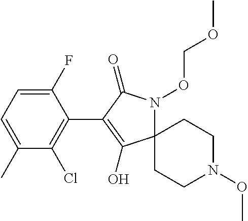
C1(F)=CC=C(C)C(Cl)=C1C1=C(O)C2(N(OCOC)C1=O)CCN(OC)CC2
